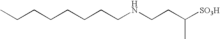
CCCCCCCCNCCC([SO3H])C
